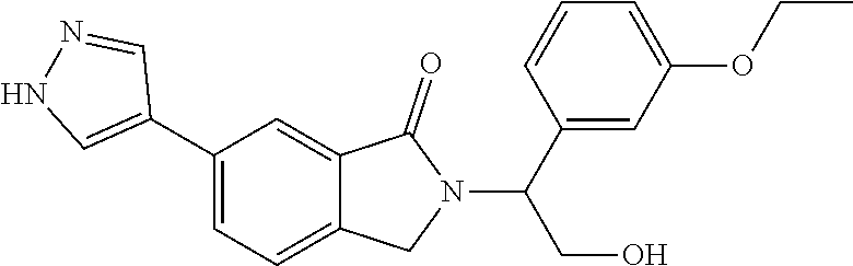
C1(C2=CNN=C2)=CC=C2C(=C1)C(=O)N(C(C1=CC(OCC)=CC=C1)CO)C2
